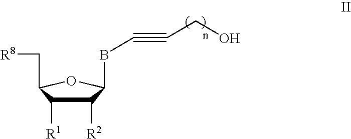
[R8]CC1C([R1])C([R2])C(BC#CCO)O1
